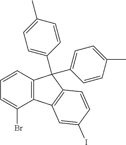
C12=C(C=CC=C1Br)C(C1=CC=C(C)C=C1)(C1=CC=C(C)C=C1)C1=C2C=C(I)C=C1
